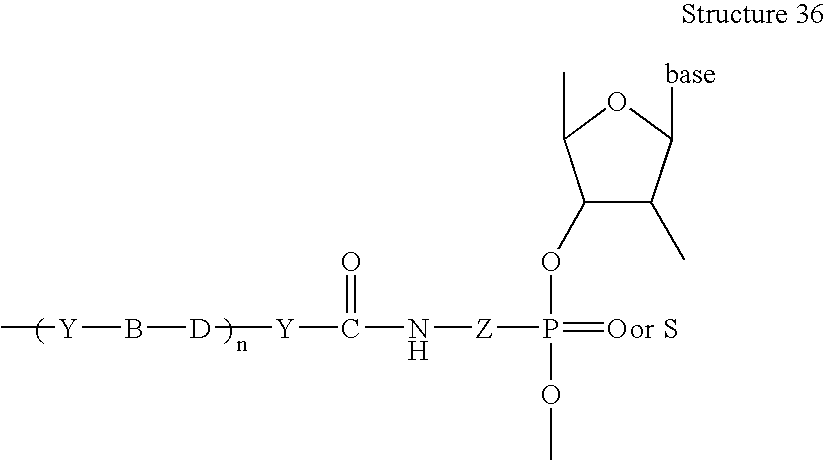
S.C1(OP(=O)(OC)[Z]NC([Y][D]B[Y]C)=O)C(C)C([base])OC1C
